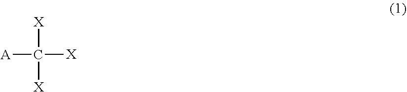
[A]C([X])([X])[X]
